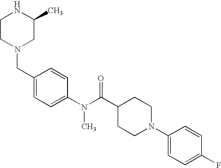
C1(CN2CC(C)NCC2)=CC=C(N(C(C2CCN(C3=CC=C(F)C=C3)CC2)=O)C)C=C1
